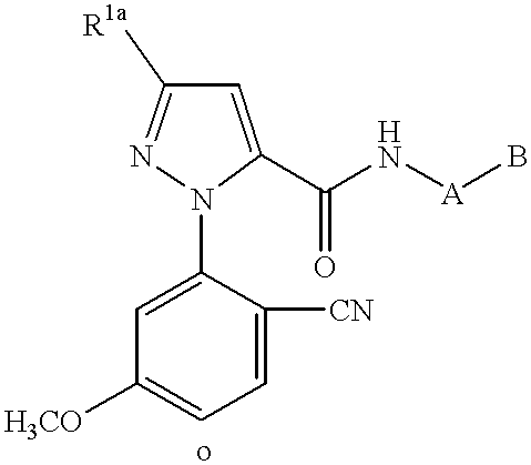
C1=C([CN])C(N2C(C(N[A]B)=O)=CC([R1a])=N2)=CC([H3CO])=C1
